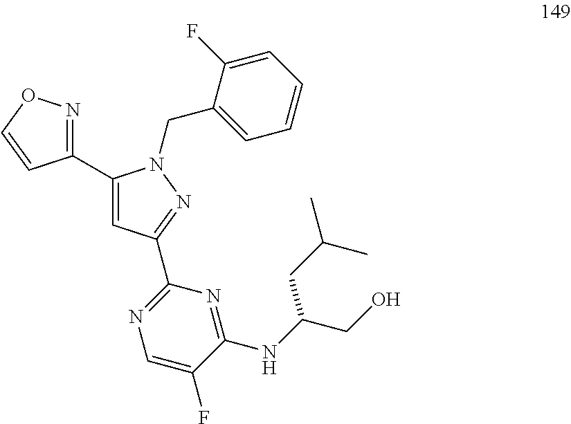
C1(C2=CC(C3=NC=C(F)C(NC(CO)CC(C)C)=N3)=NN2CC2=CC=CC=C2F)=NOC=C1
